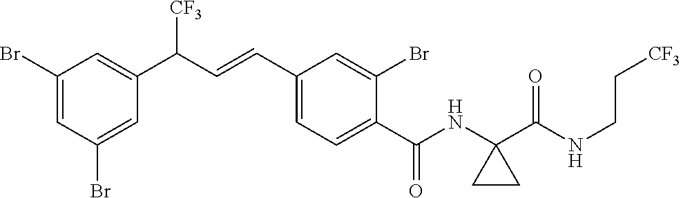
C1(Br)=CC(Br)=CC(C(C=CC2=CC=C(C(NC3(C(NCC[CF3])=O)CC3)=O)C(Br)=C2)[CF3])=C1
